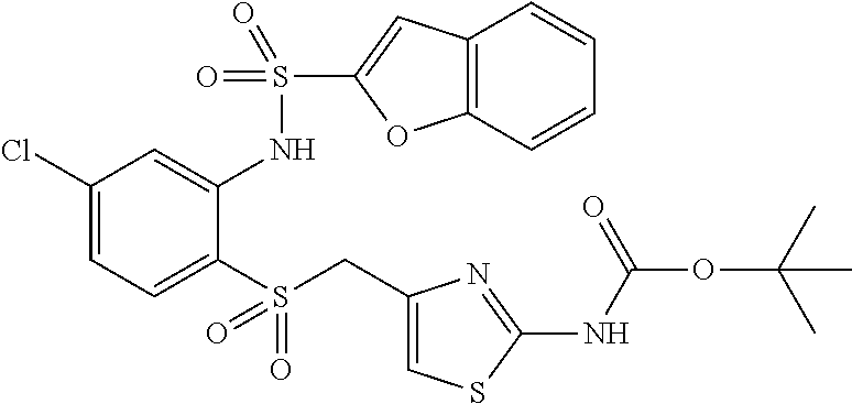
C1(Cl)=CC=C(S(CC2=CSC(NC(=O)OC(C)(C)C)=N2)(=O)=O)C(NS(=O)(=O)C2=CC3=C(O2)C=CC=C3)=C1
